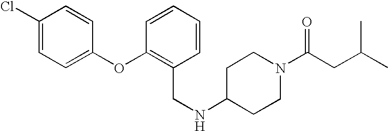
C1(Cl)=CC=C(OC2=C(CNC3CCN(C(=O)CC(C)C)CC3)C=CC=C2)C=C1
